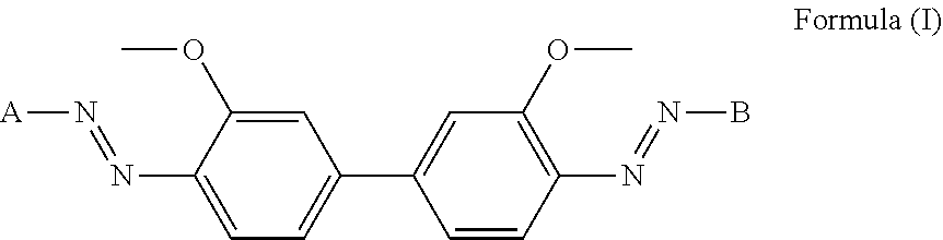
C1=C(OC)C(N=N[A])=CC=C1C1=CC(OC)=C(N=NB)C=C1
